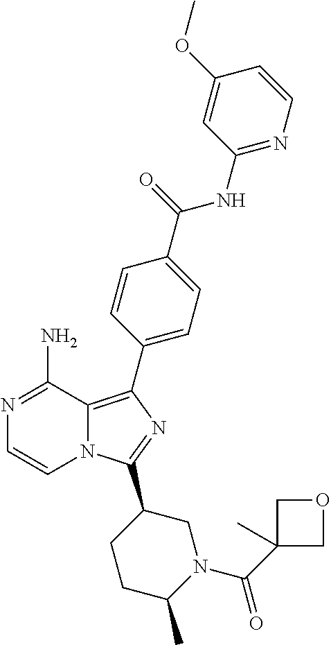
N12C(=C(C3=CC=C(C(=O)NC4=NC=CC(OC)=C4)C=C3)N=C1C1CCC(C)N(C(C3(C)COC3)=O)C1)C(N)=NC=C2
